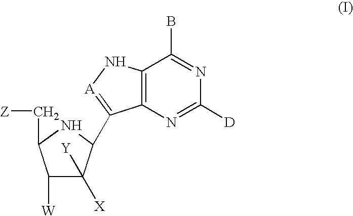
C12=C(N[A]=C1C1C([Y])([X])C([W])C(C[Z])N1)C(B)=NC([D])=N2
